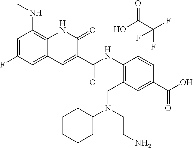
C1=C(F)C=C2C(=C1NC)NC(=O)C(C(NC1=C(CN(C3CCCCC3)CCN)C=C(C(O)=O)C=C1)=O)=C2.OC(=O)C(F)(F)F
